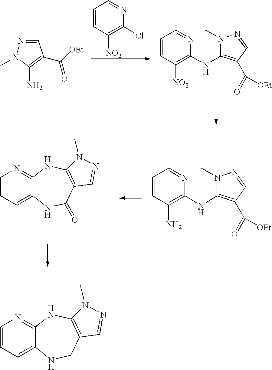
C1=NN(C)C(N)=C1C([OEt])=O.C1=CC([NO2])=C(Cl)N=C1.C1=CC([NO2])=C(NC2=C(C(=O)[OEt])C=NN2C)N=C1.C1=CC(N)=C(NC2=C(C(=O)[OEt])C=NN2C)N=C1.C1=CC=C2C(=N1)NC1=C(C(=O)N2)C=NN1C.C1=CC=C2C(=N1)NC1=C(CN2)C=NN1C
